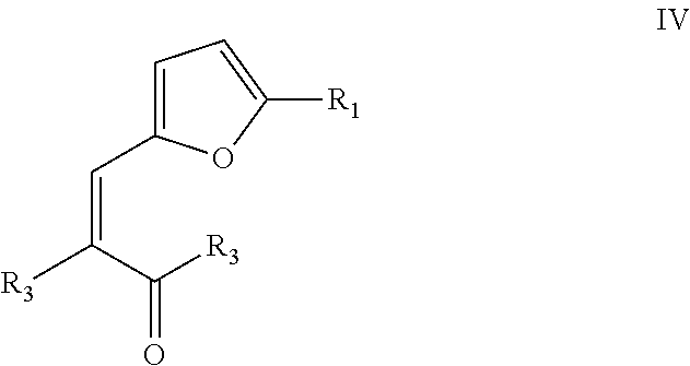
C1=C(C=C([R3])C([R3])=O)OC([R1])=C1
